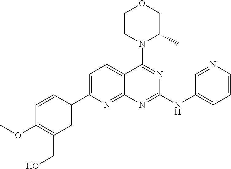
C1=C(C2=CC(CO)=C(OC)C=C2)N=C2C(=C1)C(N1C(C)COCC1)=NC(NC1=CC=CN=C1)=N2
